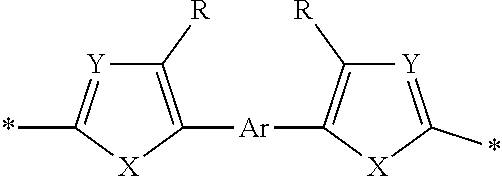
C1([R])=C([Ar]C2=C([R])[Y]=C(*)[X]2)[X]C(*)=[Y]1
